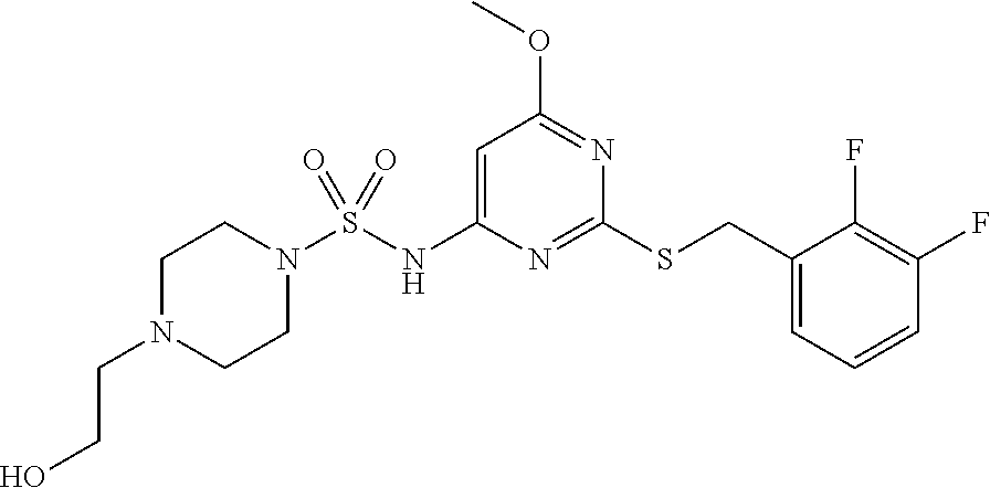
N1(S(NC2=CC(OC)=NC(SCC3=CC=CC(F)=C3F)=N2)(=O)=O)CCN(CCO)CC1
